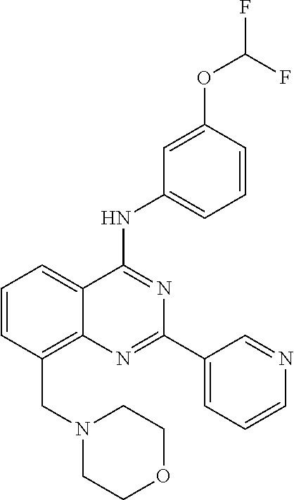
C1=CC(CN2CCOCC2)=C2C(=C1)C(NC1=CC=CC(OC(F)F)=C1)=NC(C1=CC=CN=C1)=N2
